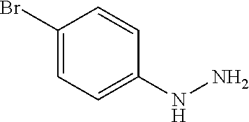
C1(Br)=CC=C(NN)C=C1
